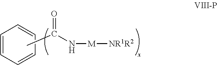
C1=CC=CC=C1.CC(N[M][NR1R2])=O
